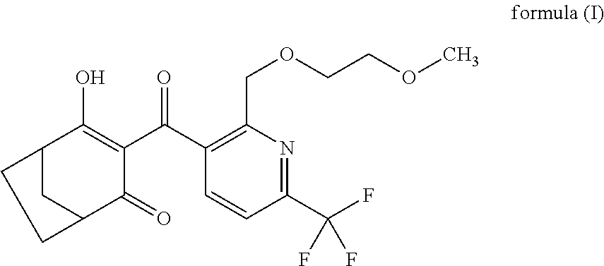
C12CC(C(=O)C(C(C3=C(COCCOC)N=C(C(F)(F)F)C=C3)=O)=C1O)CC2
